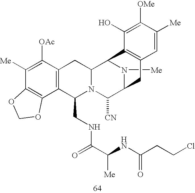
N1([Me])C2C([CN])N3C(CNC(C(NC(CCCl)=O)[Me])=O)C4=C(C([OAc])=C([Me])C5=C4OCO5)CC3C1C1=C(C2)C=C([Me])C([OMe])=C1O
